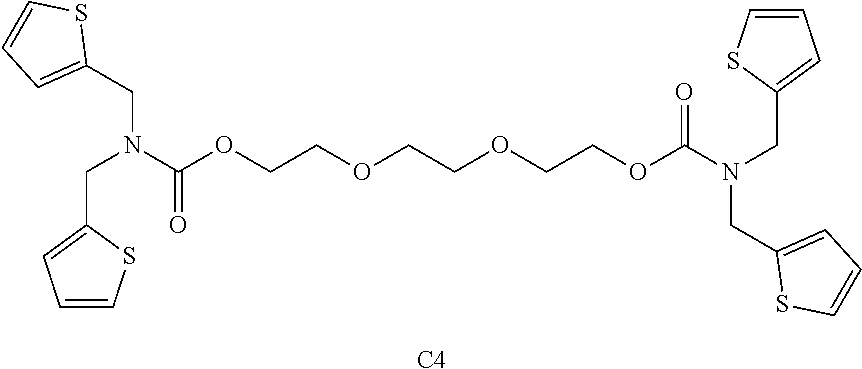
[C4].C(N(C(OCCOCCOCCOC(N(CC1=CC=CS1)CC1=CC=CS1)=O)=O)CC1=CC=CS1)C1=CC=CS1
